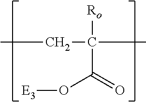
CCC([Ro])(C)C(=O)O[E3]
